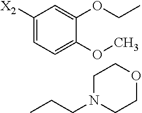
C1([X2])=CC=C(OC)C(OCC)=C1.CCCN1CCOCC1
